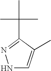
N1C=C(C)C(C(C)(C)C)=N1
